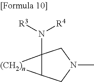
C12(N([R3])[R4])C(CN(C)C1)[(CH2)n]2
